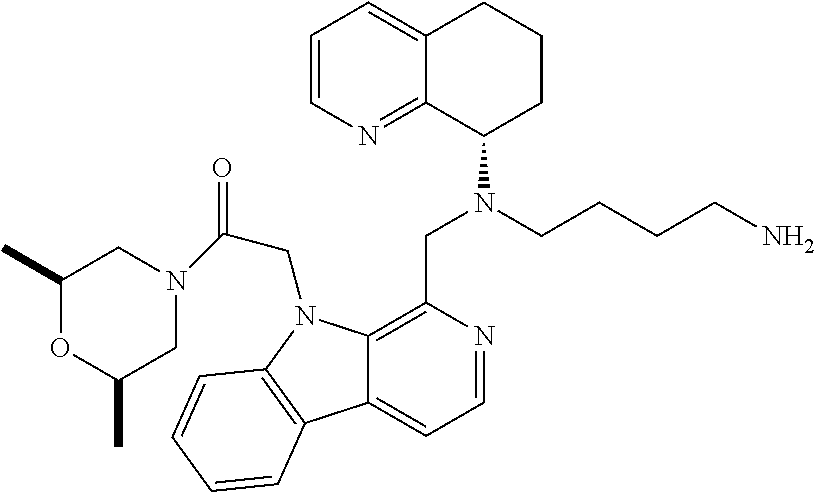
C1=CN=C2C(=C1)CCCC2N(CCCCN)CC1=C2C(=CC=N1)C1=C(N2CC(=O)N2CC(C)OC(C)C2)C=CC=C1
